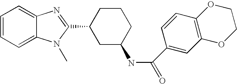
C1=CC=C2C(=C1)N=C(C1CC(NC(=O)C3=CC4=C(C=C3)OCCO4)CCC1)N2C
